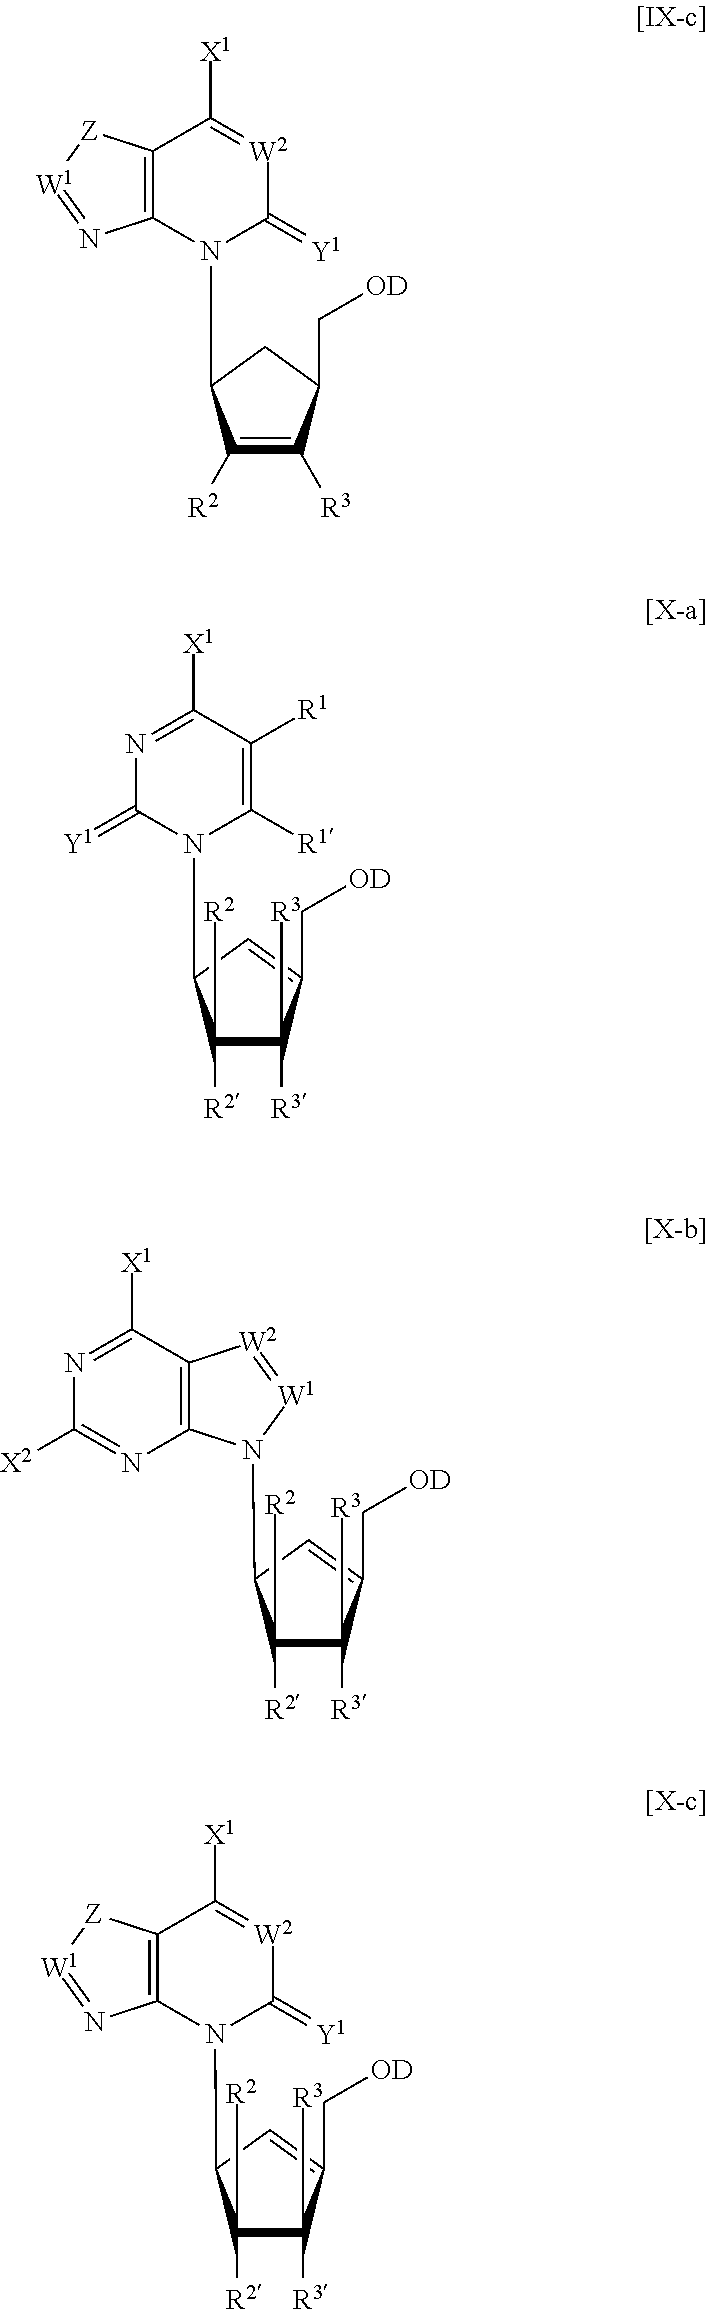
C12=C(C([X1])=[W2]C(=[Y1])N1C1C([R2])C([R3])C(C[OD])C1)[Z][W1]=N2.C1(=[Y1])N=C([X1])C([R1])=C([R1])N1C1C([R2])([R2])C([R3])([R3])C(C[OD])=C1.C12=C(C([X1])=NC([X2])=N1)[W2]=[W1]N2C1C([R2])([R2])C([R3])([R3])C(C[OD])=C1.C12=C(C([X1])=[W2]C(=[Y1])N1C1C([R2])([R2])C([R3])([R3])C(C[OD])=C1)[Z][W1]=N2
